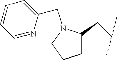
C1C(CC(C)C)N(CC2=CC=CC=N2)CC1
